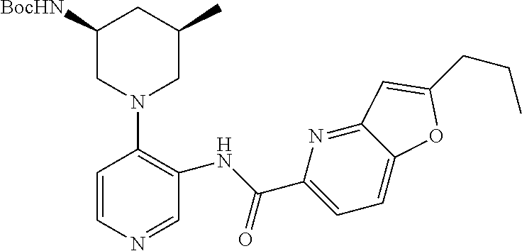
C1([BocHN])CN(C2=C(NC(=O)C3=CC=C4C(=N3)C=C(CCC)O4)C=NC=C2)CC(C)C1
